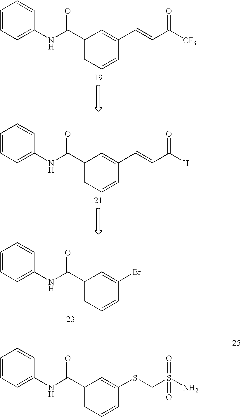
C1=CC=C(NC(C2=CC=CC(C=CC([CF3])=O)=C2)=O)C=C1.C1=CC=C(NC(C2=CC=CC(C=CC([H])=O)=C2)=O)C=C1.C1=CC=C(NC(C2=CC=CC(Br)=C2)=O)C=C1.C1=CC=C(NC(C2=CC=CC(SCS(N)(=O)=O)=C2)=O)C=C1
